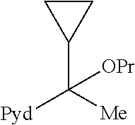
C1(C([Me])([Pyd])[OPr])CC1
